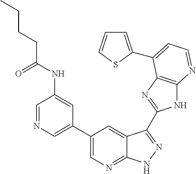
C1=NC=C(C2=CN=C3C(=C2)C(C2=NC4=C(N2)N=CC=C4C2=CC=CS2)=NN3)C=C1NC(CCCC)=O
